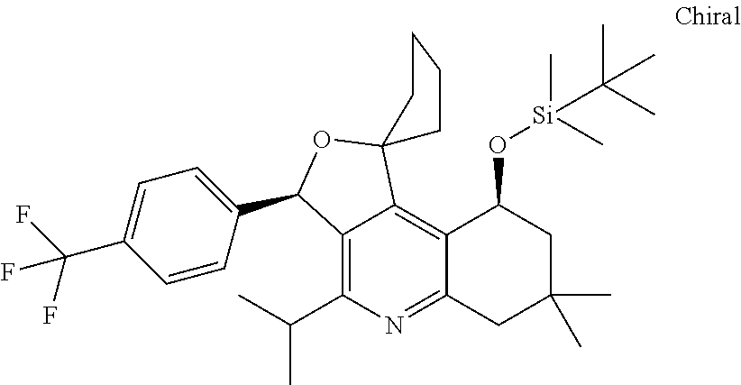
C12=C(C(C)C)N=C3C(=C1C1(OC2C2=CC=C(C(F)(F)F)C=C2)CCCC1)C(O[Si](C)(C)C(C)(C)C)CC(C)(C)C3
